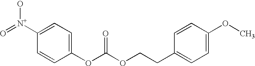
C1=CC(OC(OCCC2=CC=C(OC)C=C2)=O)=CC=C1[N+](=O)O
